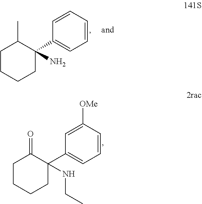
C1=CC([OMe])=CC(C2(NCC)C(=O)CCCC2)=C1.C1=CC=CC(C2(N)C(C)CCCC2)=C1
